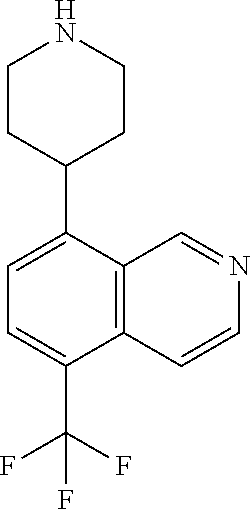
C1=C(C(F)(F)F)C2=C(C=NC=C2)C(C2CCNCC2)=C1
